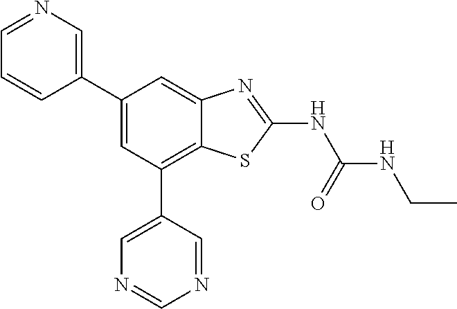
C1(C2=CN=CC=C2)=CC(C2=CN=CN=C2)=C2C(=C1)N=C(NC(NCC)=O)S2
